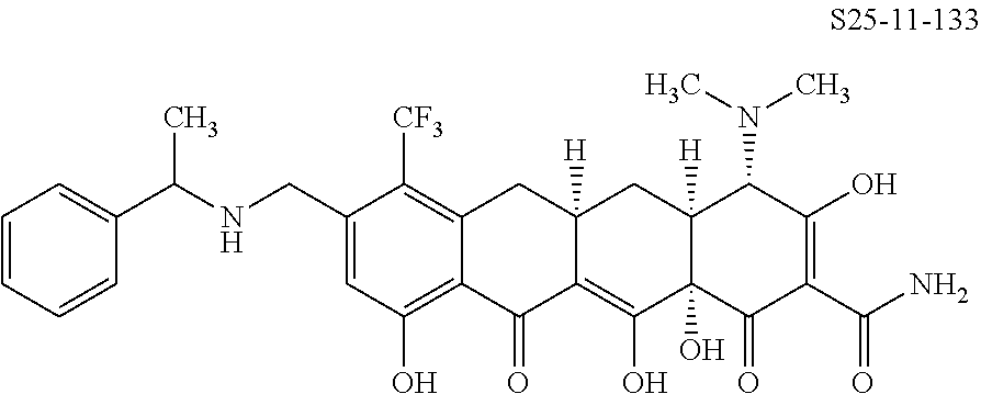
C1=C(CNC(C2=CC=CC=C2)C)C([CF3])=C2C(=C1O)C(=O)C1=C(O)C3(O)C([H])(CC1([H])C2)C(N(C)C)C(O)=C(C(N)=O)C3=O
